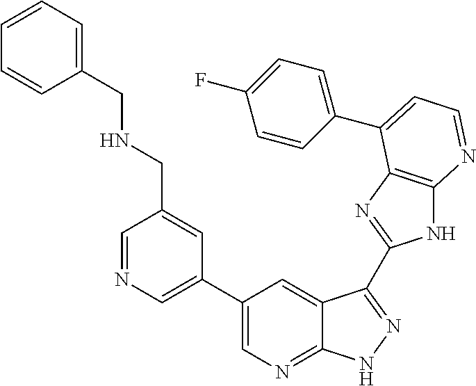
C1=NC=C(C2=CN=C3C(=C2)C(C2=NC4=C(N2)N=CC=C4C2=CC=C(F)C=C2)=NN3)C=C1CNCC1=CC=CC=C1
